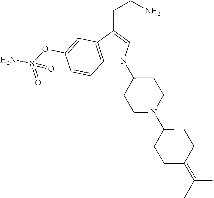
C1(OS(N)(=O)=O)=CC2=C(C=C1)N(C1CCN(C3CCC(=C(C)C)CC3)CC1)C=C2CCN
